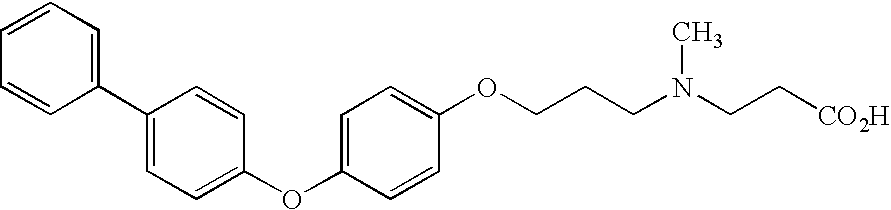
C1=CC=C(C2=CC=C(OC3=CC=C(OCCCN(CC[CO2H])C)C=C3)C=C2)C=C1
